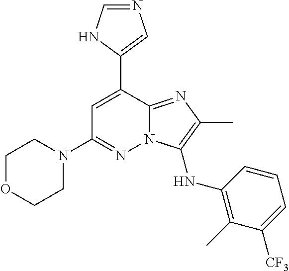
N12C(=NC(C)=C1NC1=C(C)C([CF3])=CC=C1)C(C1=CN=CN1)=CC(N1CCOCC1)=N2
